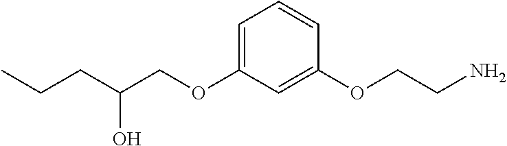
O(C1=CC=CC(OCCN)=C1)CC(CCC)O
